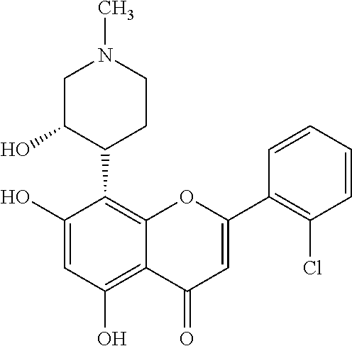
C1C(O)C(C2=C3C(=C(O)C=C2O)C(=O)C=C(C2=C(Cl)C=CC=C2)O3)CCN1C
